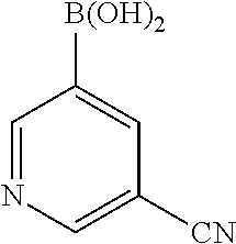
C1=NC=C([CN])C=C1[B(OH)2]
